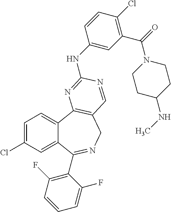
C1=C(Cl)C=C2C(=C1)C1=C(CN=C2C2=C(F)C=CC=C2F)C=NC(NC2=CC(C(=O)N3CCC(NC)CC3)=C(Cl)C=C2)=N1
